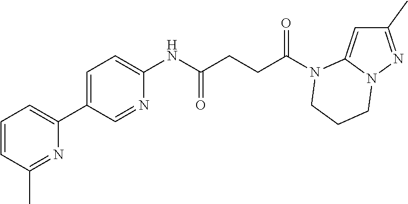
C1(C)=NN2C(=C1)N(C(CCC(NC1=CC=C(C3=CC=CC(C)=N3)C=N1)=O)=O)CCC2
